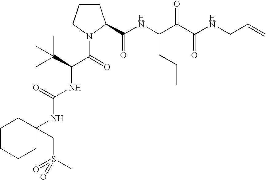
C1CCN(C(=O)C(C(C)(C)C)NC(NC2(CS(=O)(C)=O)CCCCC2)=O)C1C(NC(C(C(NCC=C)=O)=O)CCC)=O
